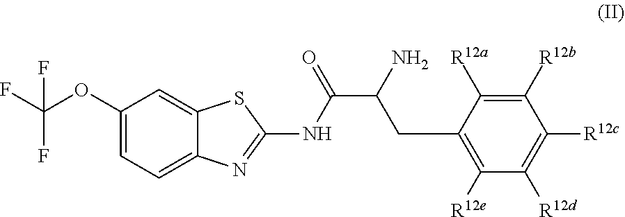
C1(OC(F)(F)F)=CC=C2C(=C1)SC(NC(C(N)CC1=C([R12e])C([R12d])=C([R12c])C([R12b])=C1[R12a])=O)=N2
